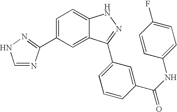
C1=C(C2=NNC=N2)C=C2C(=C1)NN=C2C1=CC=CC(C(NC2=CC=C(F)C=C2)=O)=C1
